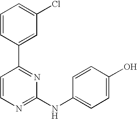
C1=CC(C2=NC(NC3=CC=C(O)C=C3)=NC=C2)=CC(Cl)=C1
